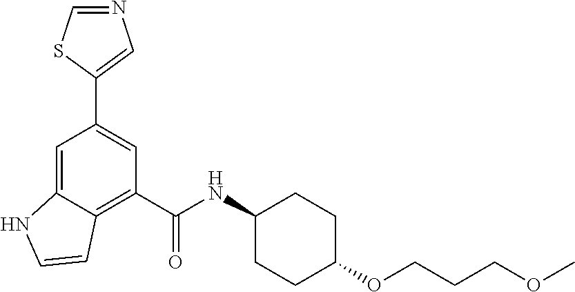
C1=C2C(=C(C(NC3CCC(OCCCOC)CC3)=O)C=C1C1=CN=CS1)C=CN2
